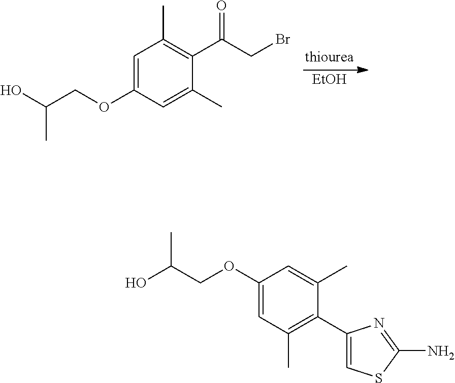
[EtOH].C1=C(OCC(O)C)C=C(C)C(C(CBr)=O)=C1C.C1=C(OCC(O)C)C=C(C)C(C2=CSC(N)=N2)=C1C
